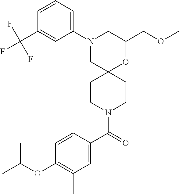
N1(C2=CC=CC(C(F)(F)F)=C2)CC2(OC(COC)C1)CCN(C(C1=CC(C)=C(OC(C)C)C=C1)=O)CC2
